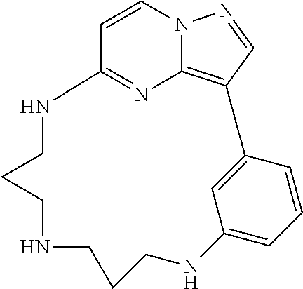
N1=C2C=CN3C1=C(C=N3)C1=CC(=CC=C1)NCCCNCCCN2
